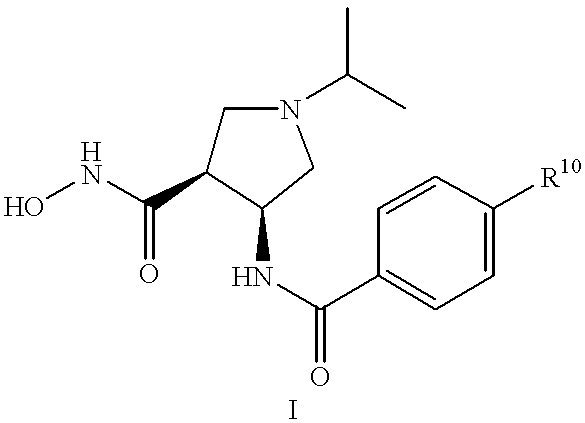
ONC(=O)C1CN(C(C)C)CC1NC(=O)C1=CC=C([R10])C=C1
